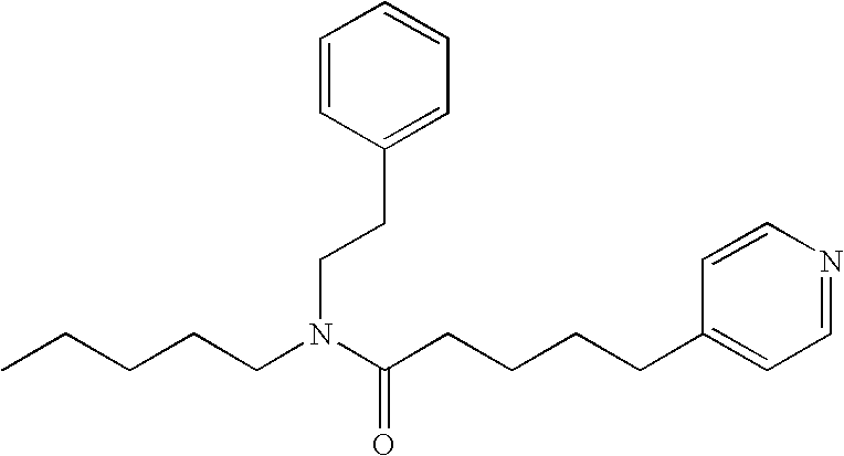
C1=CC(CCCCC(=O)N(CCC2=CC=CC=C2)CCCCC)=CC=N1
